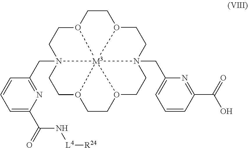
C1O2CCN3(CC4=NC(C(=O)N[L4][R24])=CC=C4)CCO4CCO5CCN6(CC7=CC=CC(C(O)=O)=N7)CCO(C1)[M3]26534
